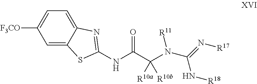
C1=C2C(=CC=C1[F3CO])N=C(NC(C(N(C(=N[R17])N[R18])[R11])([R10a])[R10b])=O)S2
